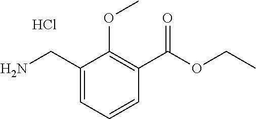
NCC1=CC=CC(C(OCC)=O)=C1OC.Cl
